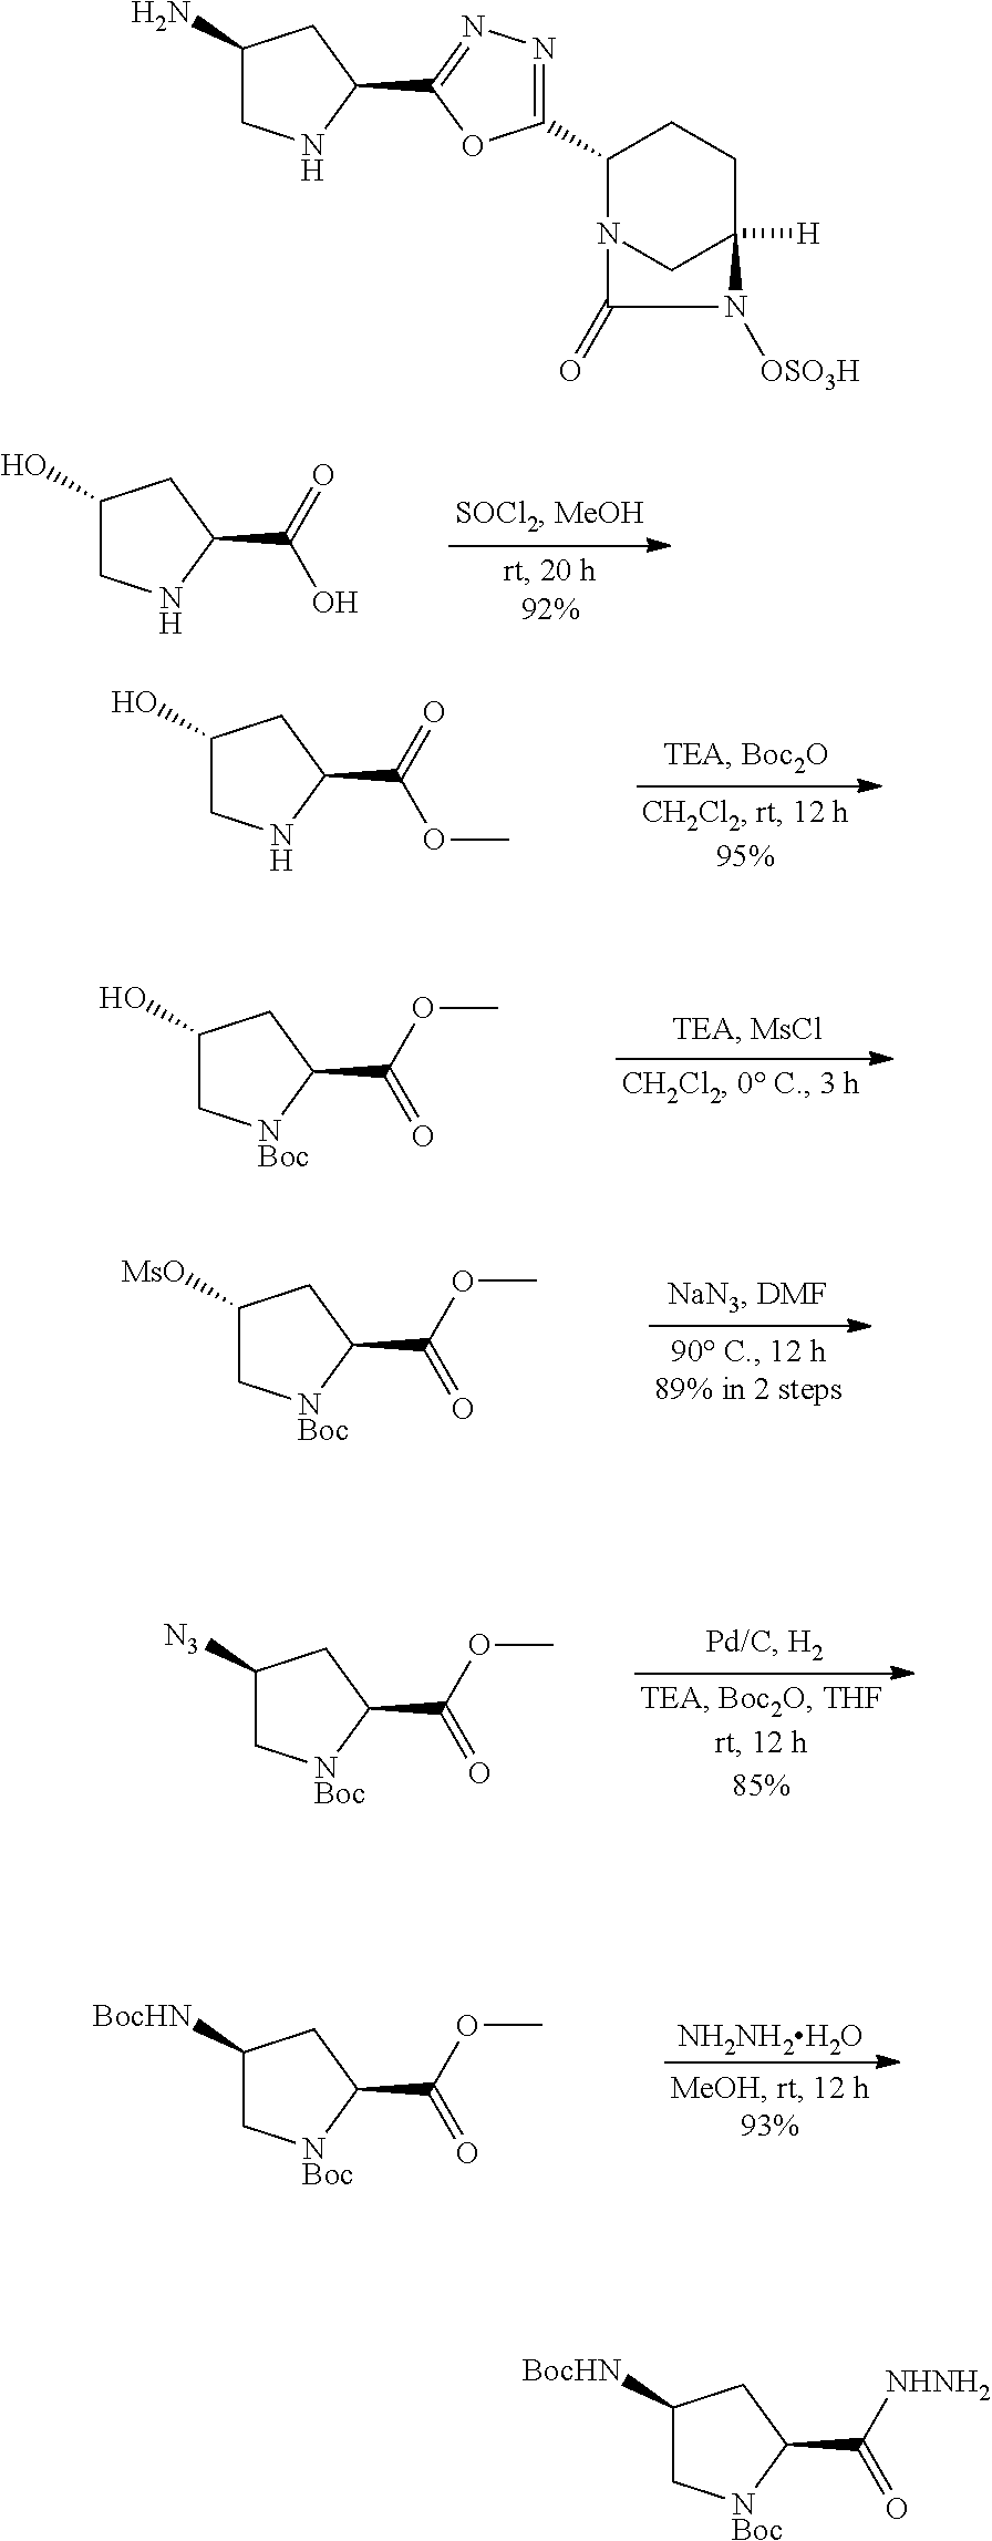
C1(O)CNC(C(=O)O)C1.C1(O)CNC(C(=O)OC)C1.C1(O)C[NBoc]C(C(OC)=O)C1.C1([MsO])C[NBoc]C(C(OC)=O)C1.C1([N3])C[NBoc]C(C(OC)=O)C1.[NH2NH2H2O].C1([BocHN])C[NBoc]C(C(OC)=O)C1.C1([BocHN])C[NBoc]C(C([NHNH2])=O)C1.C1C(C2=NN=C(C3CC(N)CN3)O2)N2CC([H])(C1)N([OSO3H])C2=O
